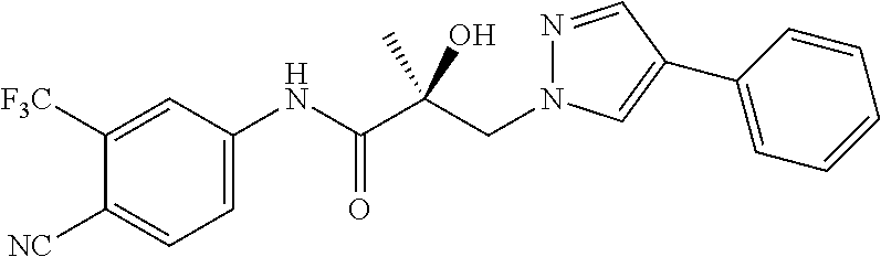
C(C(C(NC1=CC=C([NC])C([F3C])=C1)=O)(O)C)N1N=CC(C2=CC=CC=C2)=C1
